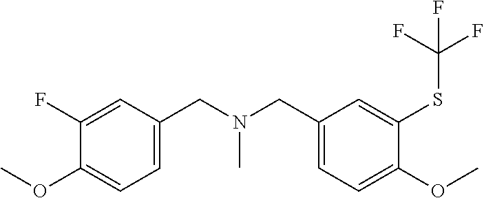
C1=C(CN(CC2=CC=C(OC)C(SC(F)(F)F)=C2)C)C=C(F)C(OC)=C1
